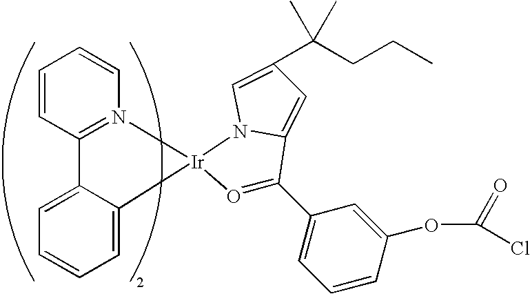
C1=CC2=N(C=C1)[Ir]1(C3=CC=CC=C23)N2C(=CC(C(CCC)(C)C)=C2)C(C2=CC=CC(OC(=O)Cl)=C2)=O1
